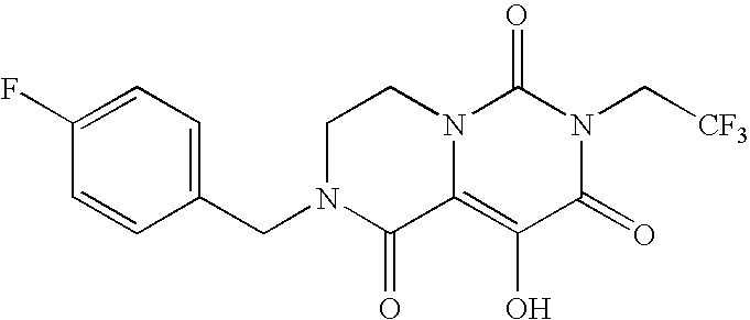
C1(F)=CC=C(CN2C(=O)C3=C(O)C(=O)N(C[CF3])C(=O)N3CC2)C=C1
